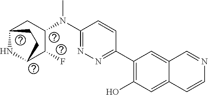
C1(N(C2CC3NC(C2F)CC3)C)=NN=C(C2=C(O)C=C3C(=C2)C=NC=C3)C=C1
